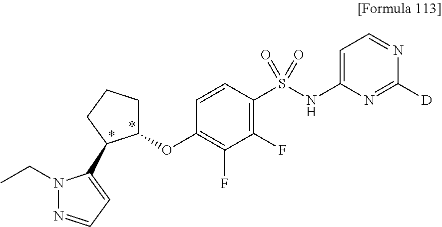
C1(OC2=C(F)C(F)=C(S(NC3=CC=NC([D])=N3)(=O)=O)C=C2)CCCC1C1=CC=NN1CC
